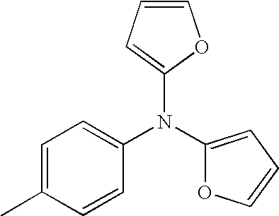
C1=C(C)C=CC(N(C2=CC=CO2)C2=CC=CO2)=C1
